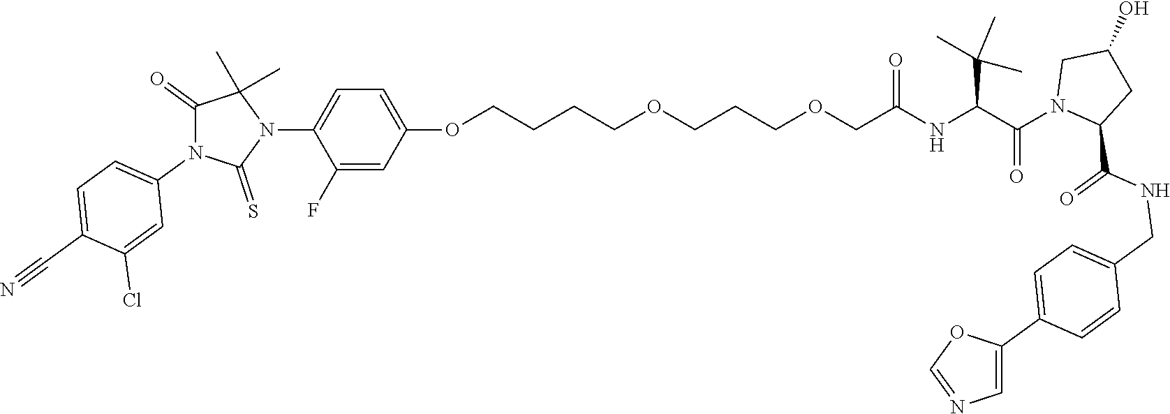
C(COCCCOCCCCOC1=CC=C(N2C(C)(C)C(=O)N(C3=CC=C(C#N)C(Cl)=C3)C2=S)C(F)=C1)(NC(C(N1CC(O)CC1C(NCC1=CC=C(C2=CN=CO2)C=C1)=O)=O)C(C)(C)C)=O
